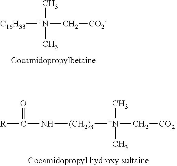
[C16H33][N+](C[CO2-])(C)C.[R]C(N[(CH2)3][N+](C[CO2-])(C)C)=O
